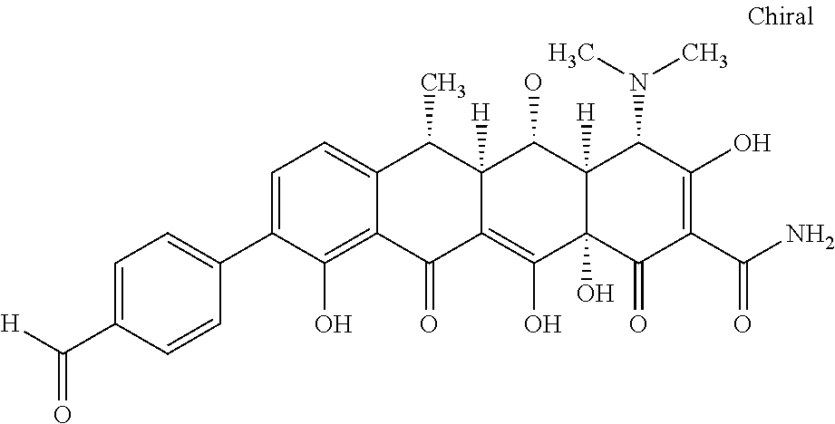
C1=C(C2=CC=C(C([H])=O)C=C2)C(O)=C2C(=C1)C(C)C1([H])C(=C(O)C3(O)C([H])(C1O)C(N(C)C)C(O)=C(C(N)=O)C3=O)C2=O
